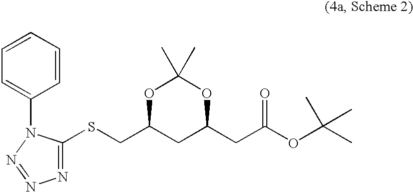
C1=CC=CC(N2C(SCC3CC(CC(=O)OC(C)(C)C)OC(C)(C)O3)=NN=N2)=C1
